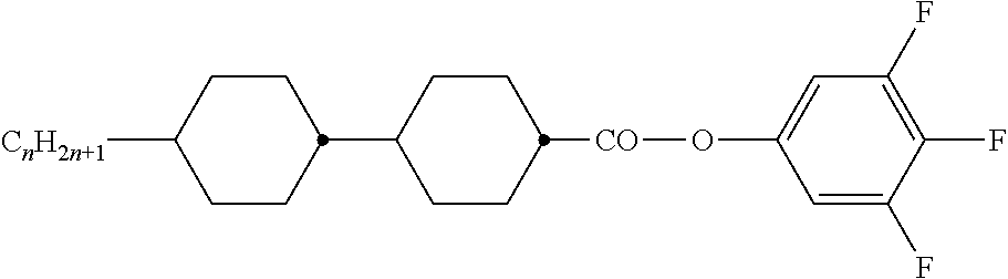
C1(C2CCC([CnH2n+1])CC2)CCC([CO]OC2=CC(F)=C(F)C(F)=C2)CC1
